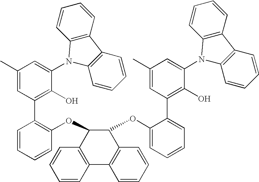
C1(C)=CC(C2=C(OC3C4=C(C5=C(C3OC3=CC=CC=C3C3=C(O)C(N6C7=C(C8=C6C=CC=C8)C=CC=C7)=CC(C)=C3)C=CC=C5)C=CC=C4)C=CC=C2)=C(O)C(N2C3=C(C4=C2C=CC=C4)C=CC=C3)=C1
